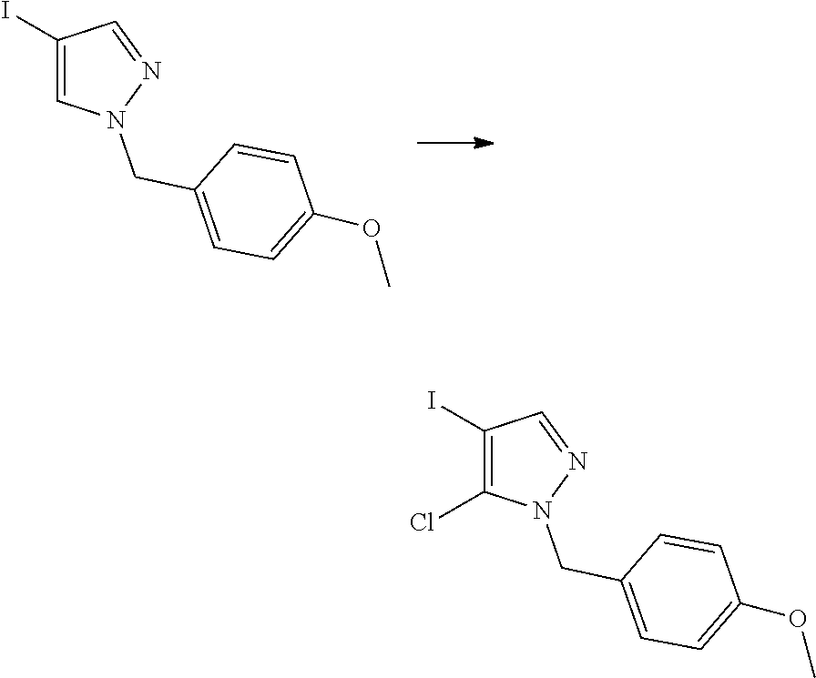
C1(OC)=CC=C(CN2N=CC(I)=C2)C=C1.C1=NN(CC2=CC=C(OC)C=C2)C(Cl)=C1I
